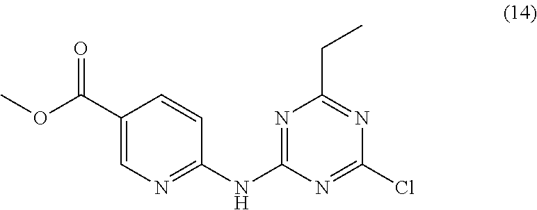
C1(C(OC)=O)=CN=C(NC2=NC(CC)=NC(Cl)=N2)C=C1
